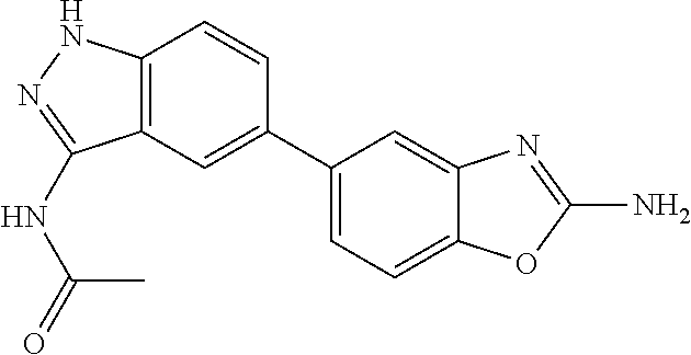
C12=C(C=CC(C3=CC=C4C(=C3)N=C(N)O4)=C1)NN=C2NC(=O)C
